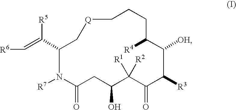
C1(C(=C[R6])[R5])N([R7])C(=O)CC(O)C([R1])([R2])C(=O)C([R3])C([OH])C([R4])CCC(C)[Q]C1
